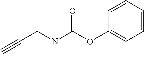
C(CN(C(OC1=CC=CC=C1)=O)C)#C
